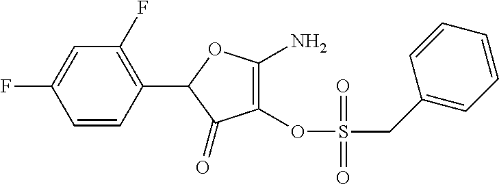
C1=CC(C2C(=O)C(OS(CC3=CC=CC=C3)(=O)=O)=C(N)O2)=C(F)C=C1F
